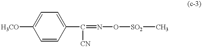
C1=CC(C(=NO[SO2]C)[CN])=CC=C1[H3CO]
